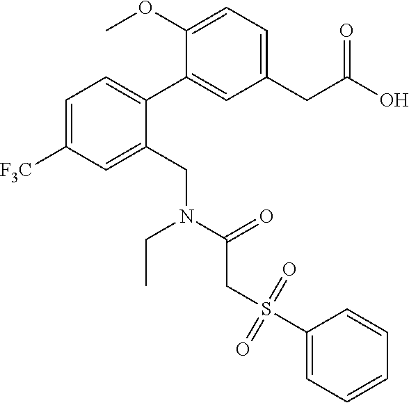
C1(C2=CC=C([F3C])C=C2CN(CC)C(CS(C2=CC=CC=C2)(=O)=O)=O)=CC(CC(O)=O)=CC=C1OC
